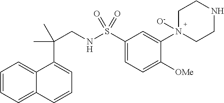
C1=CC=C2C(=C1)C(C(CNS(C1=CC=C([OMe])C(N3([O-])CCNCC3)=C1)(=O)=O)(C)C)=CC=C2
